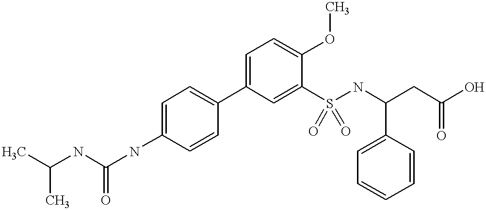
C1=CC(C2=CC=C(OC)C(S(NC(CC(O)=O)C3=CC=CC=C3)(=O)=O)=C2)=CC=C1NC(NC(C)C)=O
